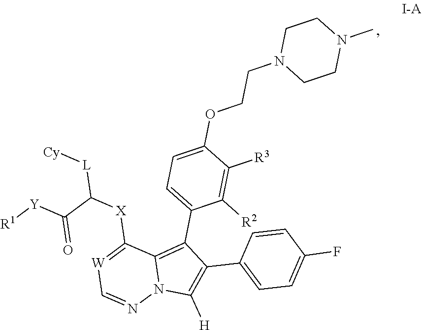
C12=C(C3=CC=C(OCCN4CCN(C)CC4)C([R3])=C3[R2])C(C3=CC=C(F)C=C3)=C([H])N1N=C[W]=C2[X]C([L][Cy])C([Y][R1])=O
